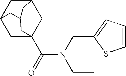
C1C2(C(=O)N(CC3=CC=CS3)CC)CC3CC1CC(C3)C2
